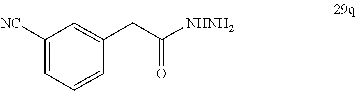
[NC]C1=CC=CC(CC([NHNH2])=O)=C1
